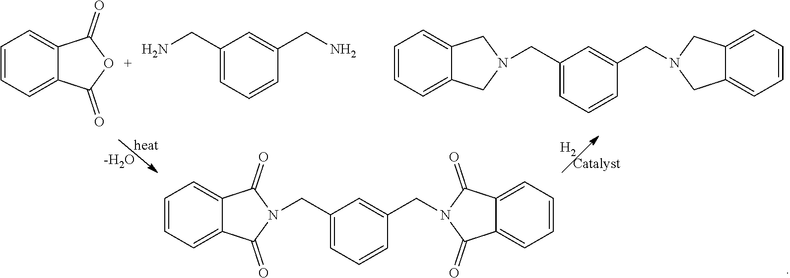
[-H2O].[H2].C1=CC=C2C(=C1)C(=O)OC2=O.C1(CN)=CC=CC(CN)=C1.C1(CN2CC3=CC=CC=C3C2)=CC=CC(CN2CC3=CC=CC=C3C2)=C1.C1(CN2C(=O)C3=CC=CC=C3C2=O)=CC=CC(CN2C(=O)C3=CC=CC=C3C2=O)=C1
